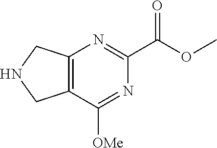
C1(C(=O)OC)=NC2=C(C([OMe])=N1)CNC2
